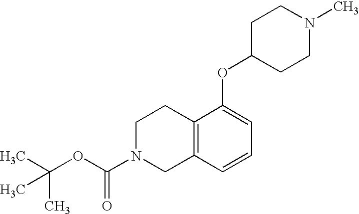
C1N(C(OC(C)(C)C)=O)CC2=C(C1)C(OC1CCN(C)CC1)=CC=C2
